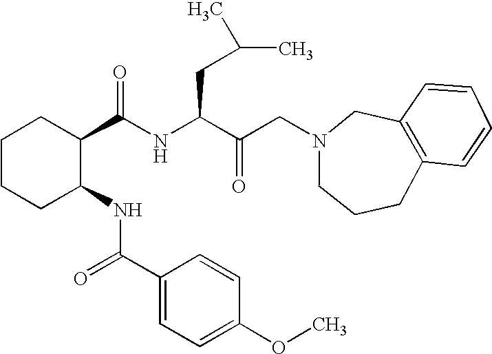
C1CCC(NC(C2=CC=C(OC)C=C2)=O)C(C(NC(C(CN2CCCC3=C(C2)C=CC=C3)=O)CC(C)C)=O)C1
